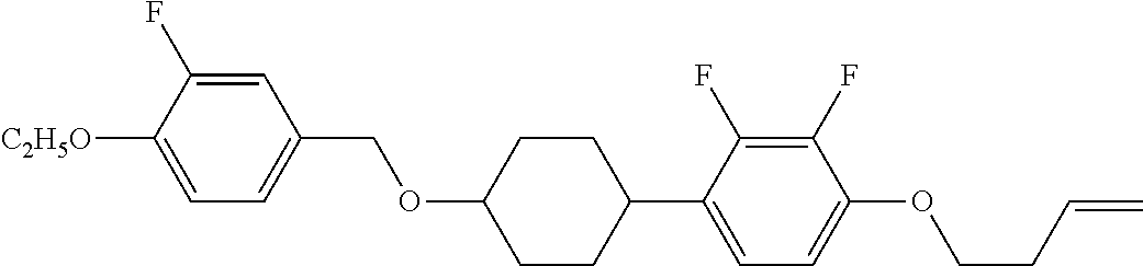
C1=C(F)C([C2H5O])=CC=C1COC1CCC(C2=CC=C(OCCC=C)C(F)=C2F)CC1
